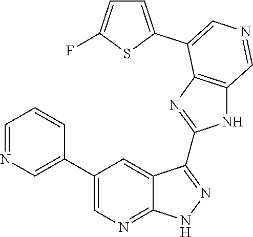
C1=NC=C(C2=CN=C3C(=C2)C(C2=NC4=C(N2)C=NC=C4C2=CC=C(F)S2)=NN3)C=C1
